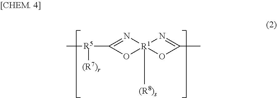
C1([R5](C)[(R7)r])=N[R1]2([(R8)s])(O1)N=C(C)O2
